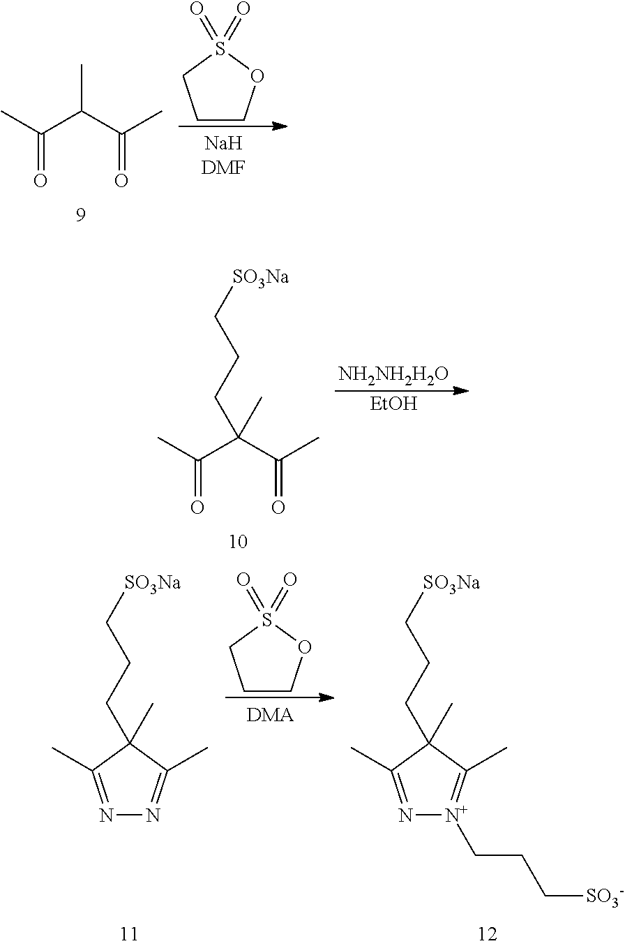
C1COS(=O)(=O)C1.C(C)(C(C)=O)C(C)=O.C(C)(C(C)=O)(C(C)=O)CCC[SO3Na].[NH2NH2H2O].[EtOH].C1COS(=O)(=O)C1.[DMA].C1(C)(CCC[SO3Na])C(C)=NN=C1C.C1(C)(CCC[SO3Na])C(C)=N[N+](CCC[SO3-])=C1C
